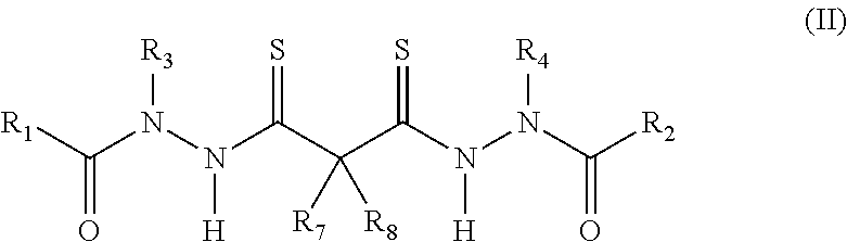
C(=O)(N([R3])N([H])C(=S)C(C(=S)N([H])N([R4])C(=O)[R2])([R7])[R8])[R1]
